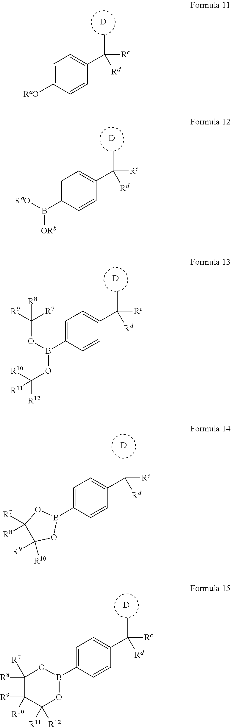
[D].C1=C([RaO])C=CC(C(C)([Rc])[Rd])=C1.[D].C1=C(B([RaO])[ORb])C=CC(C(C)([Rc])[Rd])=C1.[D].C1=C(B(OC([R9])([R7])[R8])OC([R12])([R10])[R11])C=CC(C(C)([Rc])[Rd])=C1.[D].C1=C(B2OC([R7])([R8])C([R9])([R10])O2)C=CC(C(C)([Rc])[Rd])=C1.[D].C1=C(B2OC([R8])([R7])C([R9])([R10])C([R11])([R12])O2)C=CC(C(C)([Rc])[Rd])=C1
